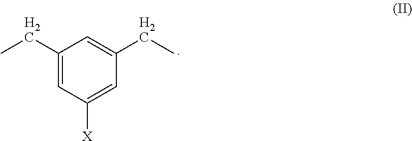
C1(CC)=CC([X])=CC(CC)=C1
